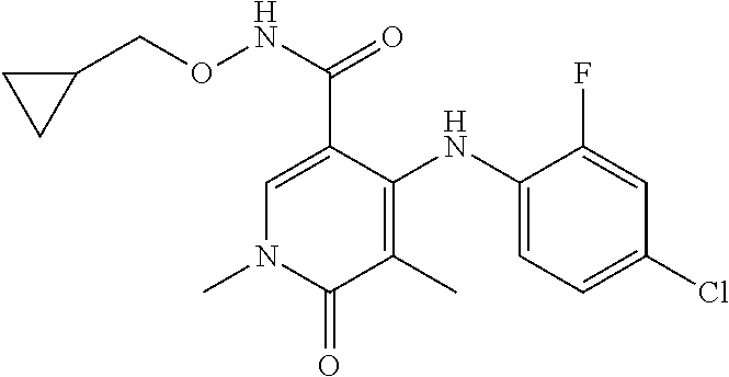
C1=C(C(NOCC2CC2)=O)C(NC2=CC=C(Cl)C=C2F)=C(C)C(=O)N1C
